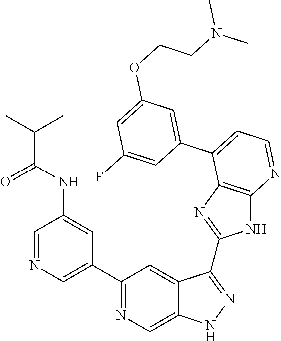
C1(C2=NC=C3C(=C2)C(C2=NC4=C(N2)N=CC=C4C2=CC(OCCN(C)C)=CC(F)=C2)=NN3)=CN=CC(NC(=O)C(C)C)=C1
